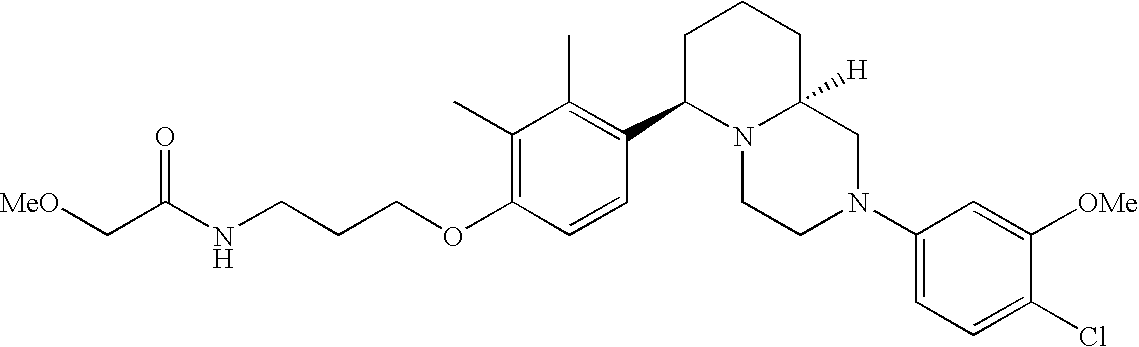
C1(C)=C(OCCCNC(C[MeO])=O)C=CC(C2N3C([H])(CCC2)CN(C2=CC=C(Cl)C([OMe])=C2)CC3)=C1C
